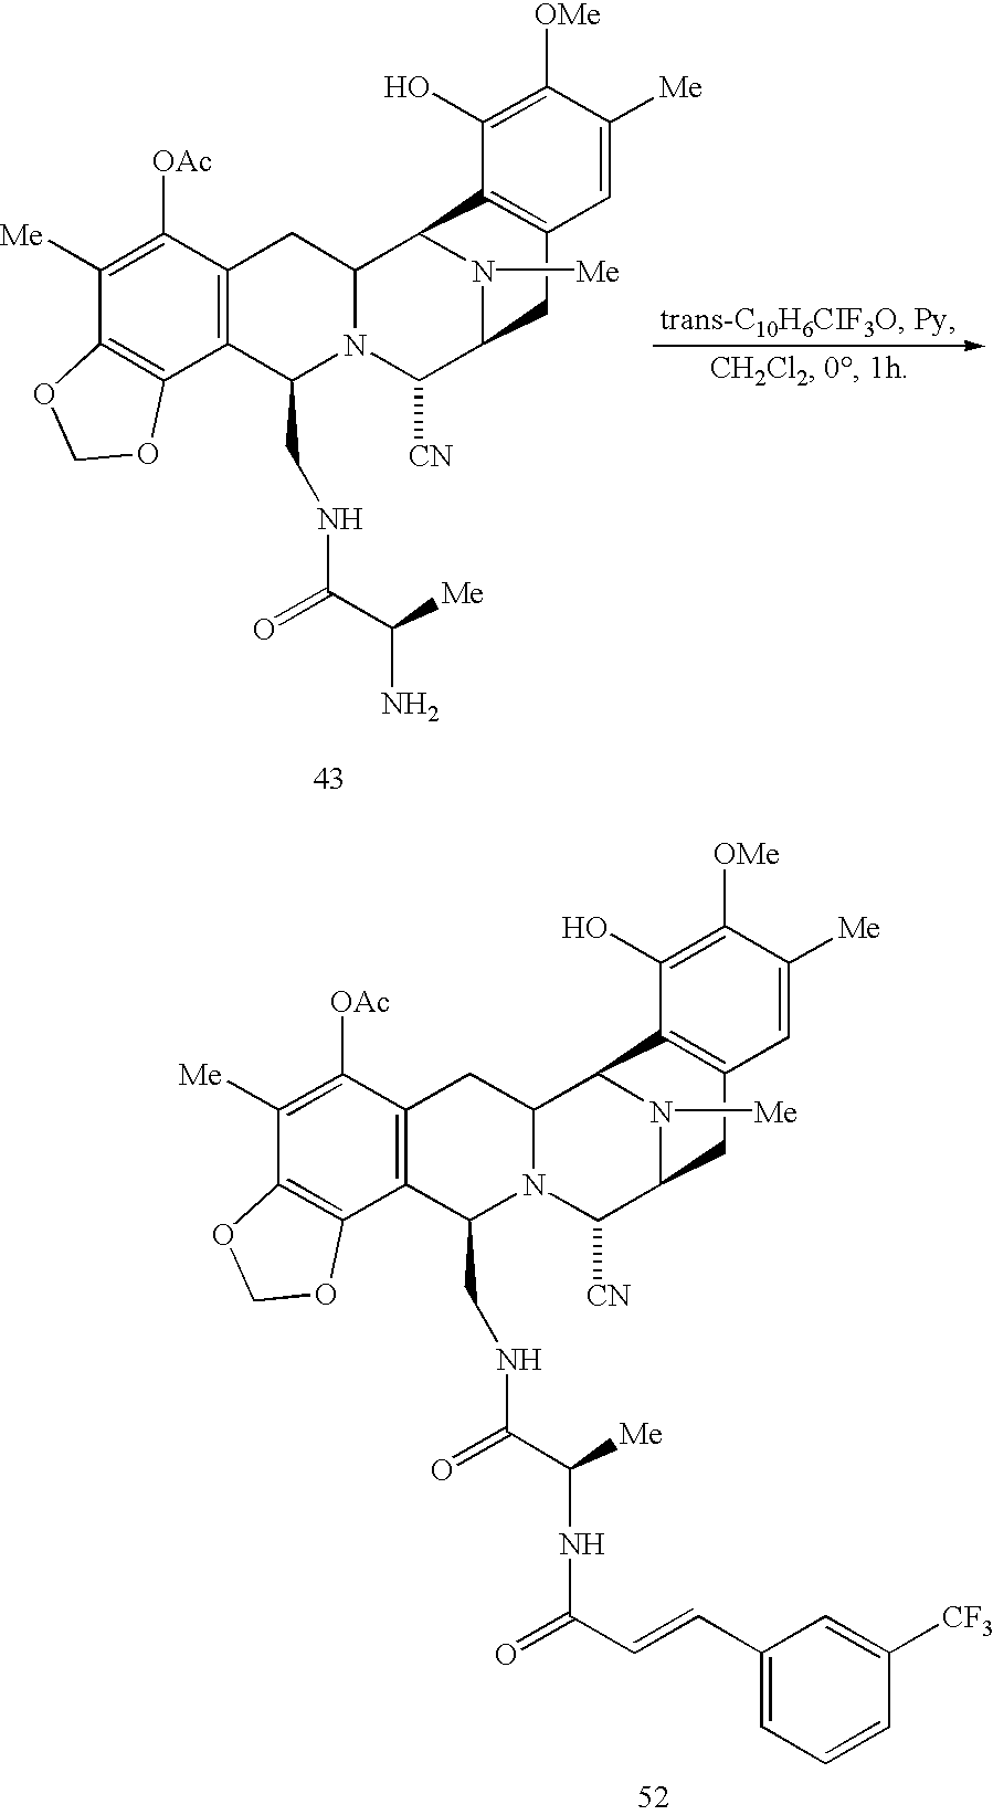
C12=C(C([OAc])=C([Me])C3=C1OCO3)CC1N(C2CNC(C([Me])N)=O)C([CN])C2N([Me])C1C1=C(C2)C=C([Me])C([OMe])=C1O.C12=C(C([OAc])=C([Me])C3=C1OCO3)CC1N(C2CNC(C([Me])NC(=O)C=CC2=CC=CC([CF3])=C2)=O)C([CN])C2N([Me])C1C1=C(C2)C=C([Me])C([OMe])=C1O
